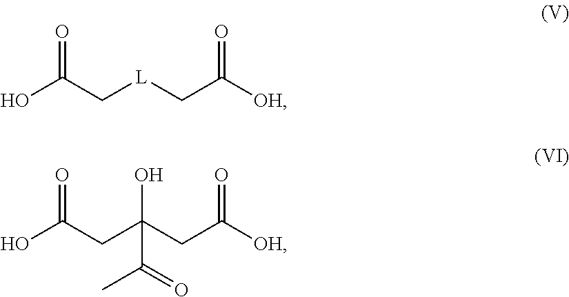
OC(C[L]CC([OH])=O)=O.OC(CC(CC([OH])=O)(O)C(=O)C)=O
